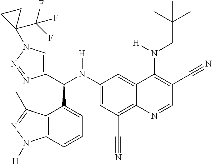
C1(N(C(C2=CN(C3(C(F)(F)F)CC3)N=N2)C2=CC=CC3=C2C(C)=NN3[H])[H])=CC(C#N)=C2C(=C1)C(N(CC(C)(C)C)[H])=C(C#N)C=N2
